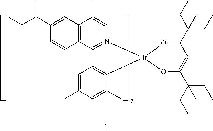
C12=C(C3=N(C=C1C)[Ir]1(C4=C3C=C(C)C=C4C)O=C(C(CC)(CC)C)C=C(C(CC)(CC)C)O1)C=CC(C(CC)C)=C2
